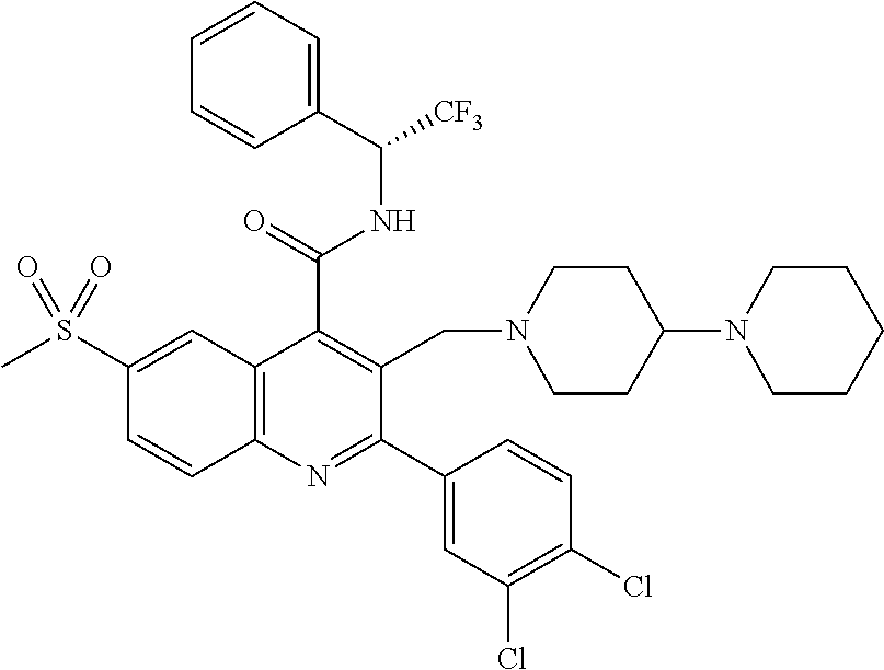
C1(C(=O)NC([CF3])C2=CC=CC=C2)=C(CN2CCC(N3CCCCC3)CC2)C(C2=CC(Cl)=C(Cl)C=C2)=NC2=C1C=C(S(C)(=O)=O)C=C2
